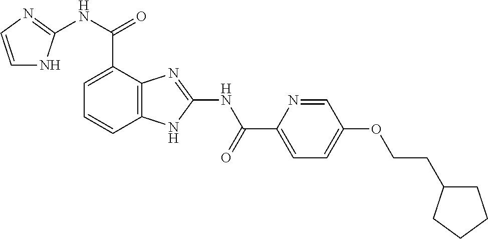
C12=C(C=CC=C1C(NC1=NC=CN1)=O)NC(NC(=O)C1=CC=C(OCCC3CCCC3)C=N1)=N2
